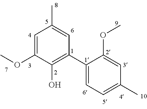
C1=C(OC)C(O)=C(C2=CC=C(C)C=C2OC)C=C1C
